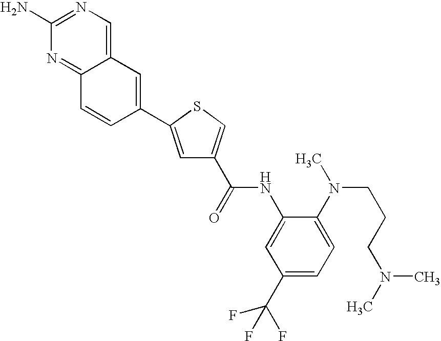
C12=CN=C(N)N=C1C=CC(C1=CC(C(=O)NC3=CC(C(F)(F)F)=CC=C3N(C)CCCN(C)C)=CS1)=C2
